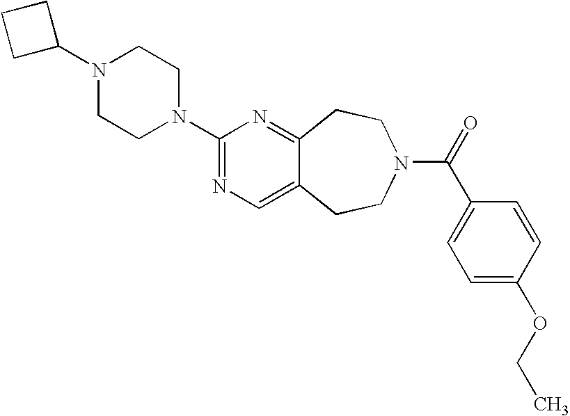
C1C(N2CCN(C3=NC=C4C(=N3)CCN(C(=O)C3=CC=C(OCC)C=C3)CC4)CC2)CC1
